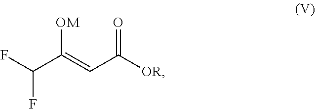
C(C(=CC([OR])=O)[OM])(F)F
